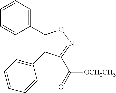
C1(C2=CC=CC=C2)ON=C(C([OCH2CH3])=O)C1C1=CC=CC=C1
